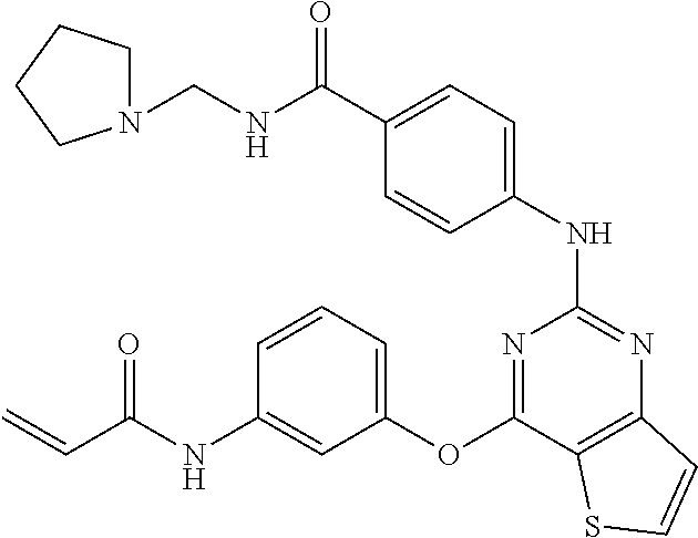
C(C1=CC=C(NC2=NC3=C(C(OC4=CC=CC(NC(C=C)=O)=C4)=N2)SC=C3)C=C1)(NCN1CCCC1)=O
